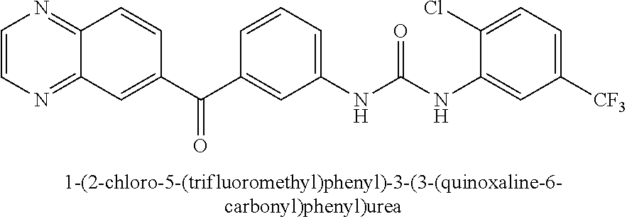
C1=CN=C2C(=N1)C=C(C(C1=CC(NC(NC3=CC([CF3])=CC=C3Cl)=O)=CC=C1)=O)C=C2
